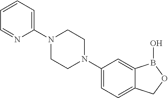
C1=C(N2CCN(C3=CC=CC=N3)CC2)C=C2C(=C1)COB2O
